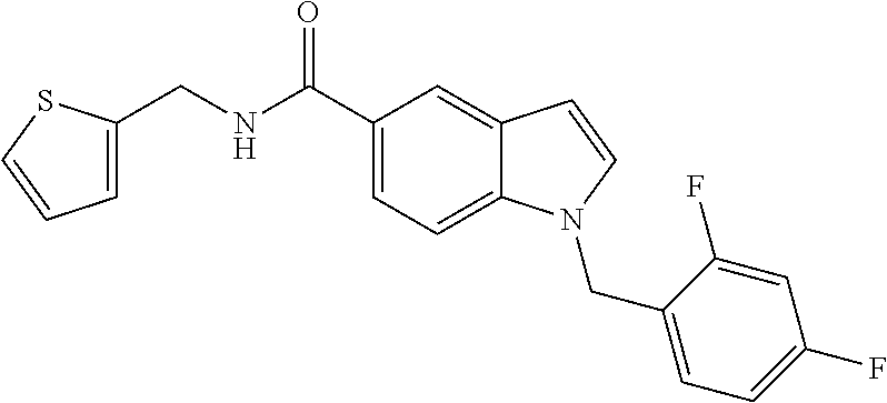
C1=C(CNC(C2=CC=C3C(=C2)C=CN3CC2=CC=C(F)C=C2F)=O)SC=C1
